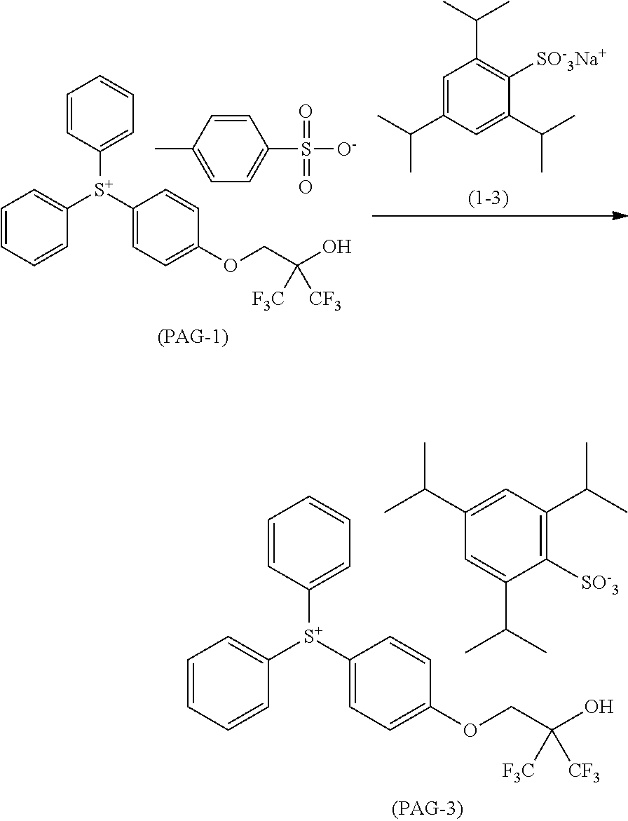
C1=CC([S+](C2=CC=C(OCC(O)([CF3])[F3C])C=C2)C2=CC=CC=C2)=CC=C1.C1=CC(C)=CC=C1S(=O)(=O)[O-].C1=C(C(C)C)C=C(C(C)C)C([SO-3Na+])=C1C(C)C.C1=CC([S+](C2=CC=C(OCC(O)([CF3])[F3C])C=C2)C2=CC=CC=C2)=CC=C1.C1=C(C(C)C)C([SO-3])=C(C(C)C)C=C1C(C)C
